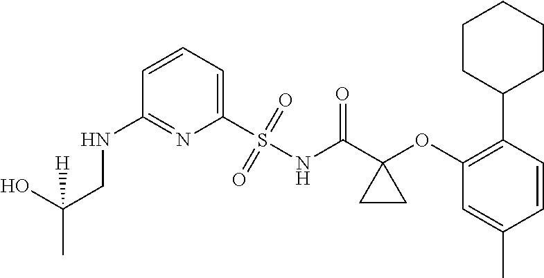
C1(NCC(C)(O)[H])=NC(S(=O)(=O)NC(C2(OC3=C(C4CCCCC4)C=CC(C)=C3)CC2)=O)=CC=C1
